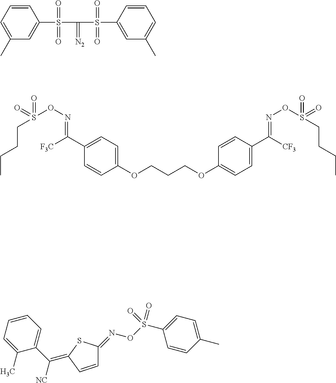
C1=CC=C(C)C=C1S(=O)(C(=[N2])S(=O)(=O)C1=CC(C)=CC=C1)=O.C1(OCCCOC2=CC=C(C([CF3])=NOS(=O)(=O)CCCC)C=C2)=CC=C(C([F3C])=NOS(=O)(CCCC)=O)C=C1.C1=C(C)C(C([NC])=C2SC(=NOS(=O)(C3=CC=C(C)C=C3)=O)C=C2)=CC=C1
